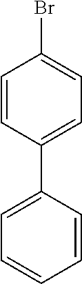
C1=CC(C2=CC=CC=C2)=CC=C1Br
